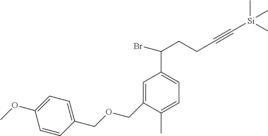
C1=C(COCC2=CC=C(OC)C=C2)C(C)=CC=C1C(CCC#C[Si](C)(C)C)Br
